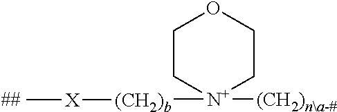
C1C[N+]([(CH2)n\a-#])([(CH2)b][X]C)CCO1
